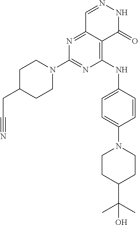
N1=C2C(=C(NC3=CC=C(N4CCC(C(C)(C)O)CC4)C=C3)N=C1N1CCC(CC#N)CC1)C(=O)NN=C2
